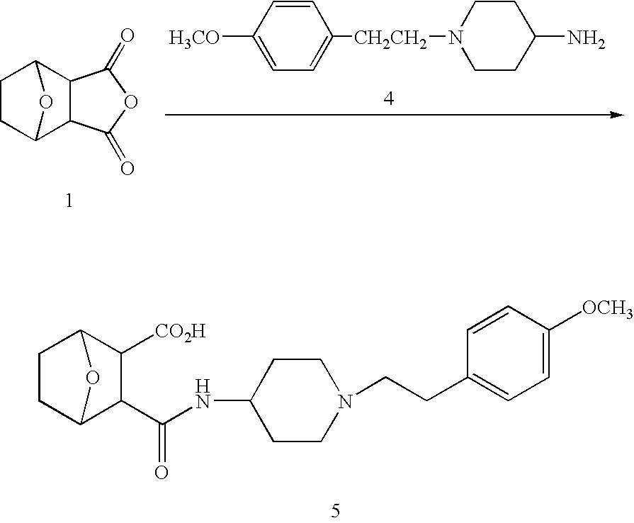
C1C2C(C(=O)NC3CCN(CCC4=CC=C([OCH3])C=C4)CC3)C([CO2H])C(C1)O2.C1C2C3C(C(C1)O2)C(=O)OC3=O.C1=CC([H3CO])=CC=C1[CH2CH2]N1CCC(N)CC1
